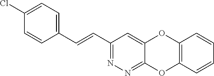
C1(C=CC2=CC=C(Cl)C=C2)=NN=C2C(=C1)OC1=C(O2)C=CC=C1
